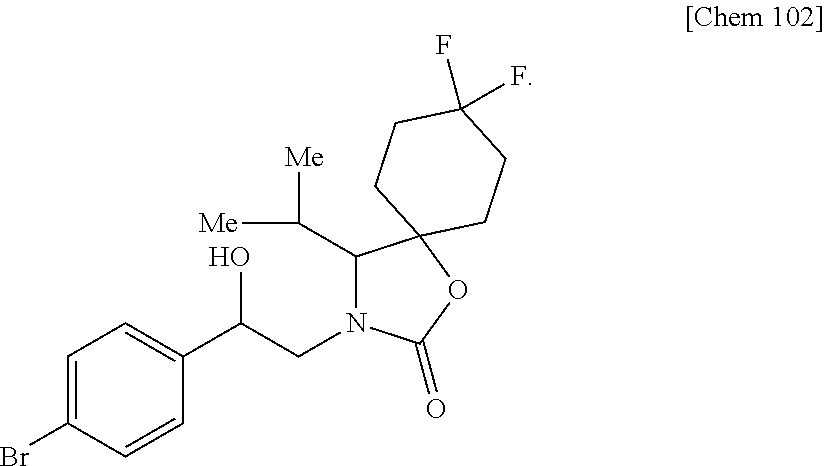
C1=C(Br)C=CC(C(CN2C(C([Me])[Me])C3(OC2=O)CCC(F)(F)CC3)O)=C1
